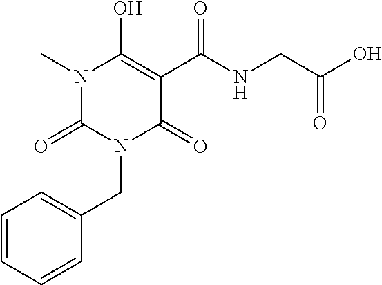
CN1C(=O)N(CC2=CC=CC=C2)C(=O)C(C(NCC(O)=O)=O)=C1O
